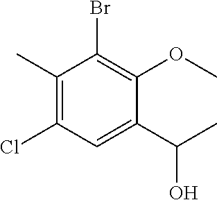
C1(C)=C(Cl)C=C(C(C)O)C(OC)=C1Br
